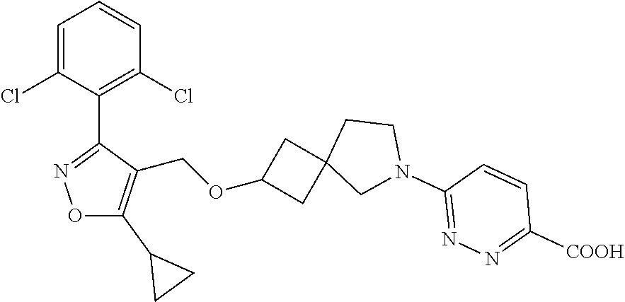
C1=C(Cl)C(C2=NOC(C3CC3)=C2COC2CC3(C2)CN(C2=NN=C([COOH])C=C2)CC3)=C(Cl)C=C1
